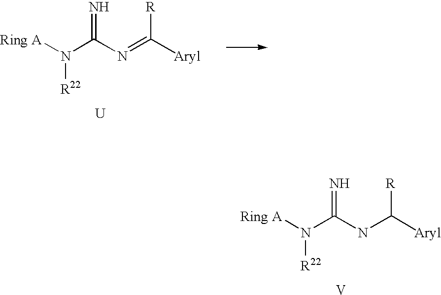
N=C(N=C([Aryl])[R])N([Ring A])[R22].[U].N=C(NC([Aryl])[R])N([Ring A])[R22].[V]
